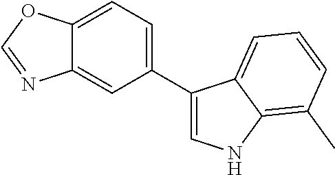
C1(C2=CNC3=C(C)C=CC=C23)=CC=C2C(=C1)N=CO2
